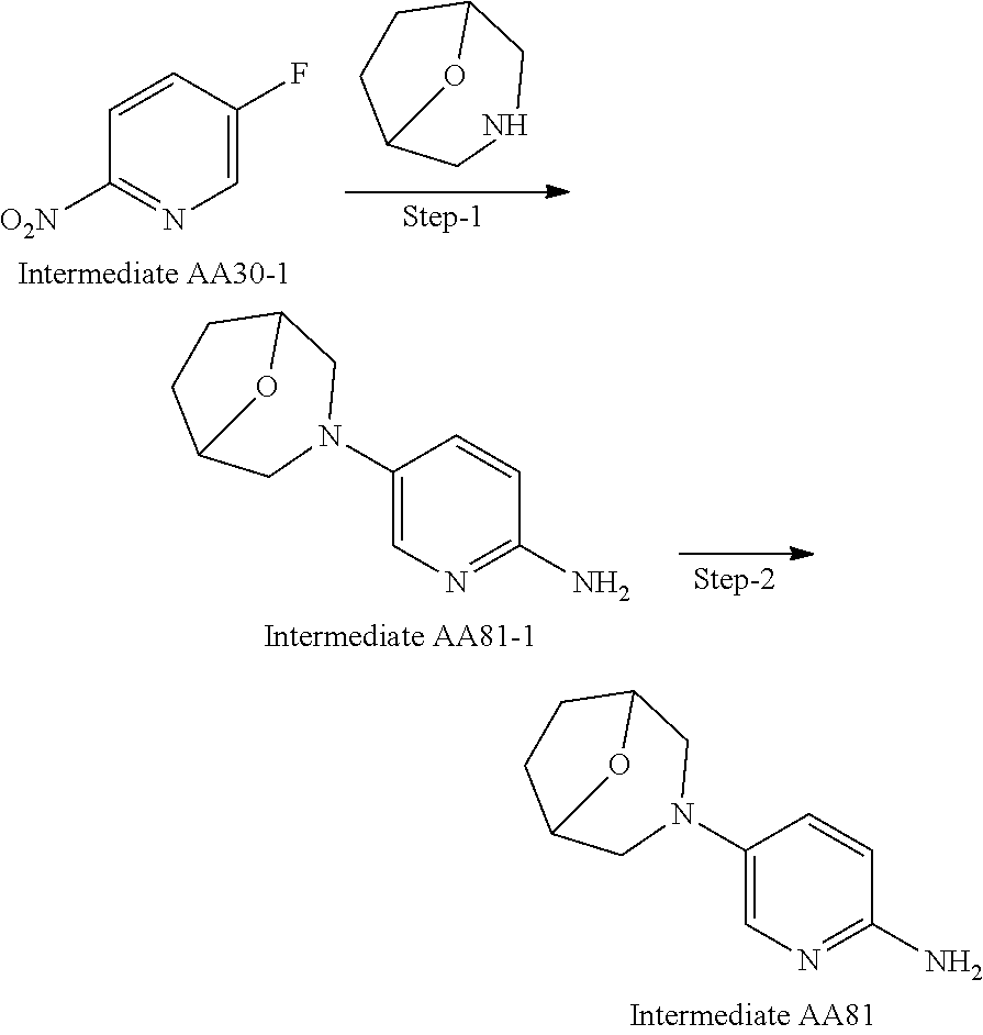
C1=CC(N2CC3CCC(C2)O3)=CN=C1N.C1=CC(F)=CN=C1[O2N].N1CC2CCC(C1)O2.C1=CC(N2CC3CCC(C2)O3)=CN=C1N
